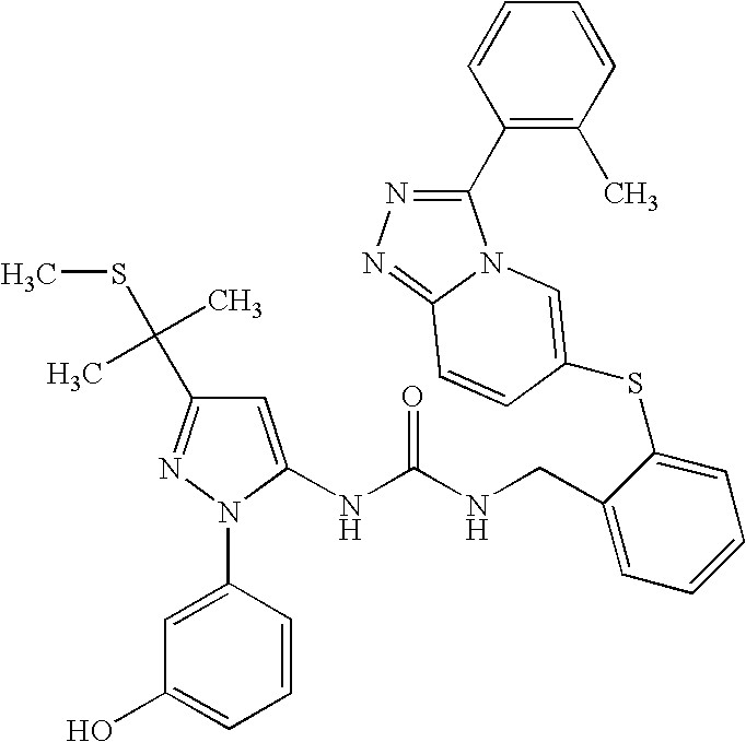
C1=C(NC(NCC2=CC=CC=C2SC2=CN3C(C4=C(C)C=CC=C4)=NN=C3C=C2)=O)N(C2=CC(O)=CC=C2)N=C1C(C)(SC)C
